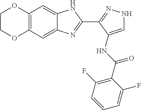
C12=C(C=C3C(=C1)NC(C1=NNC=C1NC(C1=C(F)C=CC=C1F)=O)=N3)OCCO2
